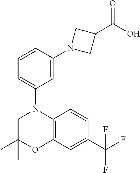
C1=CC(N2CC(C(O)=O)C2)=CC(N2CC(C)(C)OC3=C2C=CC(C(F)(F)F)=C3)=C1
